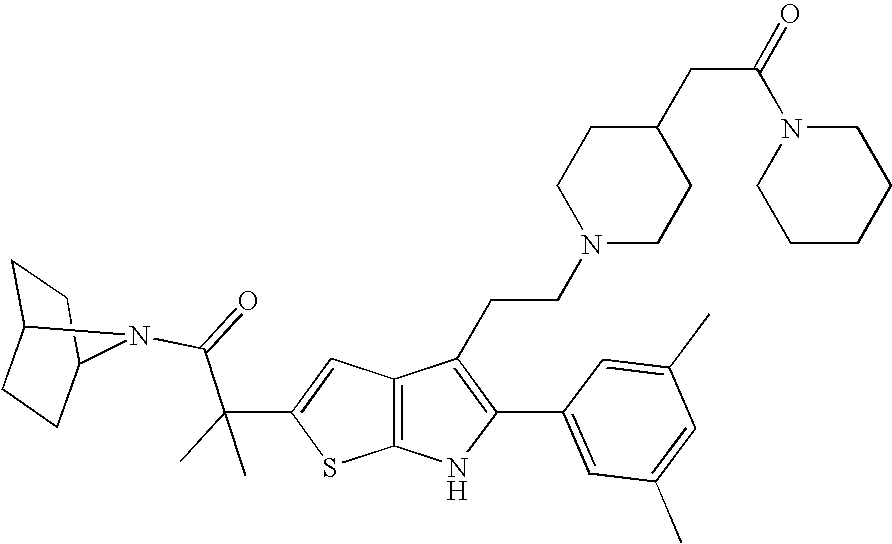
C1C2CCC(C1)N2C(=O)C(C1=CC2=C(S1)NC(C1=CC(C)=CC(C)=C1)=C2CCN1CCC(CC(=O)N2CCCCC2)CC1)(C)C
